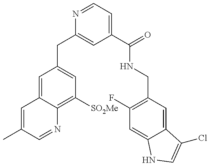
C1=C(C)C=NC2=C([SO2Me])C=C(CC3=CC(C(=O)NCC4=C(F)C=C5C(=C4)C(Cl)=CN5)=CC=N3)C=C12
